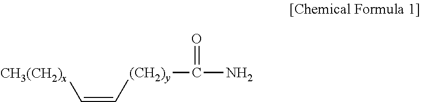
C(=C[(CH2)y]C(N)=O)[CH3(CH2)x]
